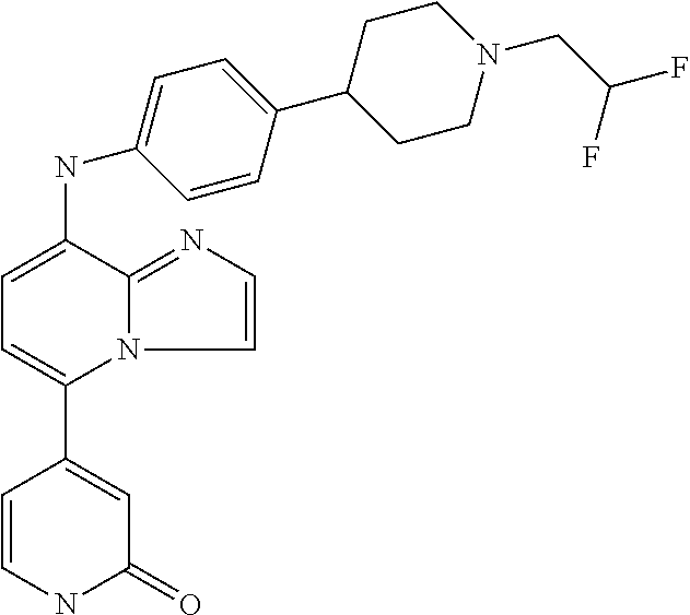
C1=CNC(=O)C=C1C1=CC=C(NC2=CC=C(C3CCN(CC(F)F)CC3)C=C2)C2=NC=CN12
